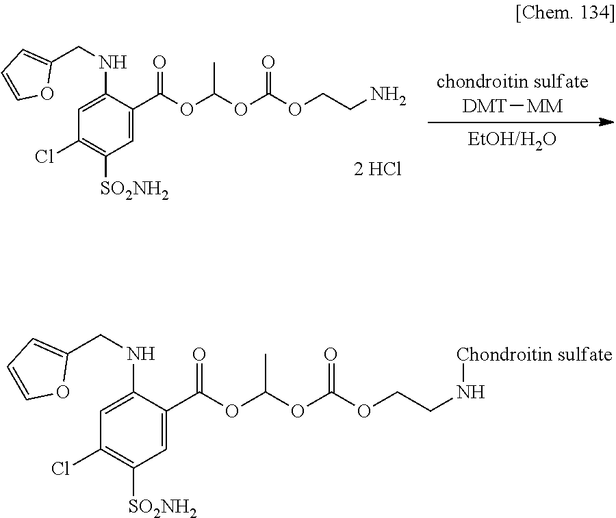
[chondroitin sulfate].[DMT][MM].[EtOH/H2O].C1(Cl)=C([SO2NH2])C=C(C(=O)OC(OC(OCCN)=O)C)C(NCC2=CC=CO2)=C1.C1(Cl)=C([SO2NH2])C=C(C(=O)OC(OC(OCCN[Chondroitin sulfate])=O)C)C(NCC2=CC=CO2)=C1
